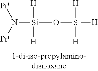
N([Si](O[Si]([H])([H])[H])([H])[H])([Pri])[Pri]
